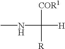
CNC([R])([H])[COR1]
